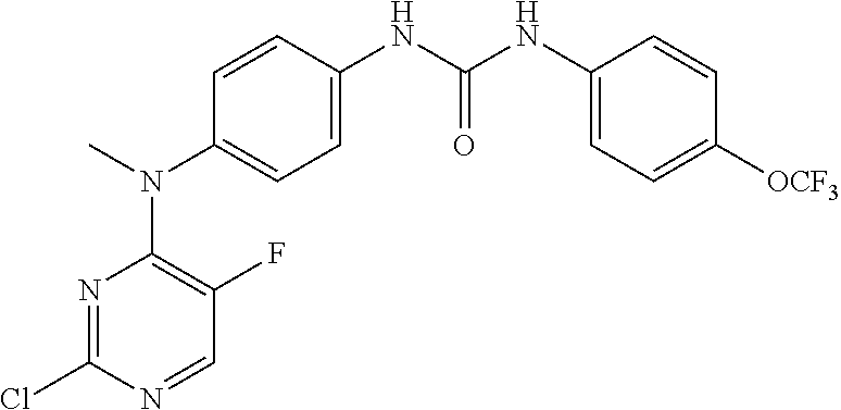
ClC1=NC(N(C2=CC=C(NC(NC3=CC=C([OCF3])C=C3)=O)C=C2)C)=C(F)C=N1
